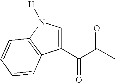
C(C(=O)C)(=O)C1=CN([H])C2=C1C=CC=C2
